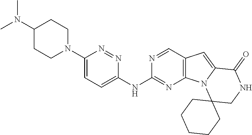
C1=C(N2CCC(N(C)C)CC2)N=NC(NC2=NC3=C(C=N2)C=C2N3C3(CNC2=O)CCCCC3)=C1
